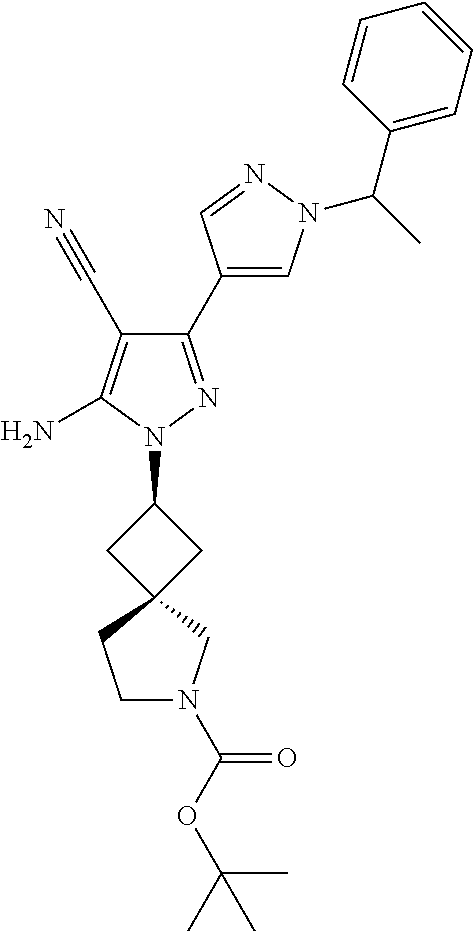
C1(C2=CN(C(C3=CC=CC=C3)C)N=C2)=NN(C2CC3(C2)CN(C(OC(C)(C)C)=O)CC3)C(N)=C1C#N
